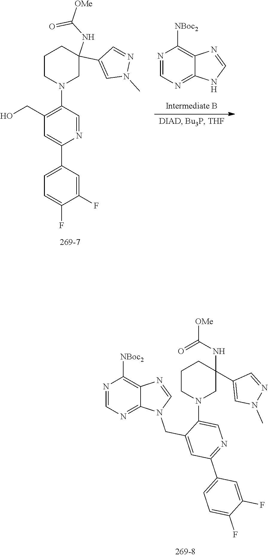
C1=C(C2=CC=C(F)C(F)=C2)N=CC(N2CC(NC(=O)[OMe])(C3=CN(C)N=C3)CCC2)=C1CO.C1=NC([NBoc2])=C2C(=N1)NC=N2.C1=NC2=C([NBoc2])N=CN=C2N1CC1=CC(C2=CC=C(F)C(F)=C2)=NC=C1N1CC(C2=CN(C)N=C2)(NC(=O)[OMe])CCC1
